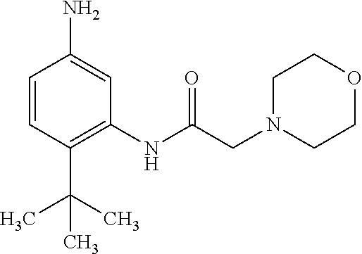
C1=CC(C(C)(C)C)=C(NC(CN2CCOCC2)=O)C=C1N
